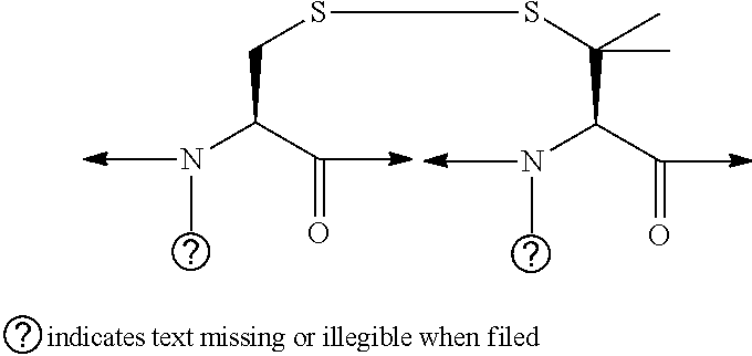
C(C(C=O)NC)SSC(C(C=O)NC)(C)C
